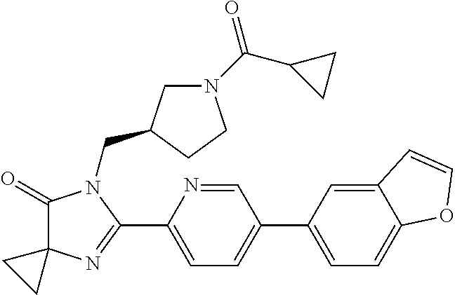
C1(=O)C2(N=C(C3=CC=C(C4=CC=C5C(=C4)C=CO5)C=N3)N1CC1CN(C(C3CC3)=O)CC1)CC2
